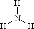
[H]N([H])[H]
